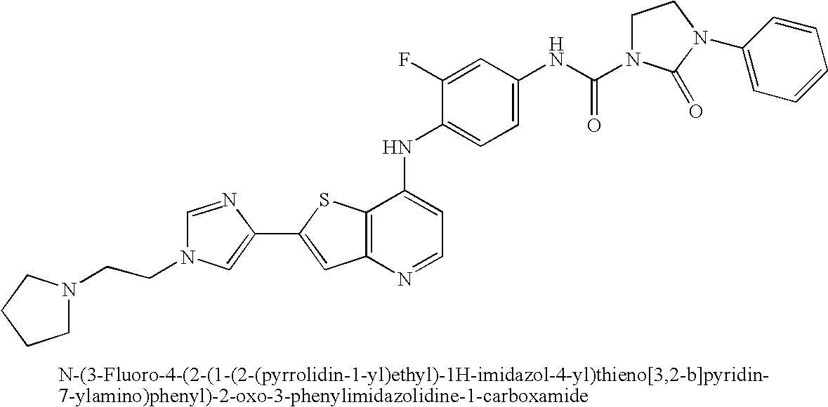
C12=C(N=CC=C1NC1=CC=C(NC(=O)N3CCN(C4=CC=CC=C4)C3=O)C=C1F)C=C(C1=CN(CCN3CCCC3)C=N1)S2
